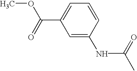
C1=C(NC(C)=O)C=CC=C1C(=O)OC
